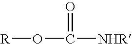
O(C([NHR])=O)[R]
